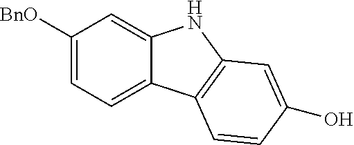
C1([BnO])=CC=C2C(=C1)NC1=C2C=CC(O)=C1
